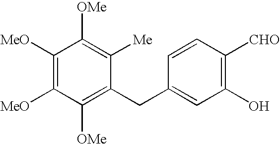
C1([MeO])=C([MeO])C([OMe])=C(CC2=CC(O)=C([CHO])C=C2)C([Me])=C1[OMe]
